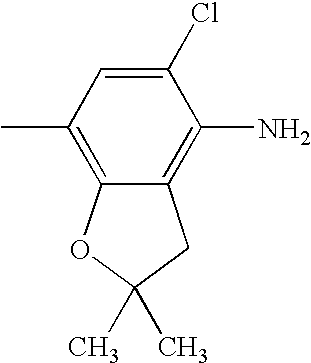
C12=C(C)C=C(Cl)C(N)=C1CC(C)(C)O2
